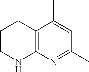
C12=C(N=C(C)C=C1C)NCCC2
